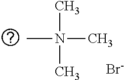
CN(C)(C)C.[Br-]
